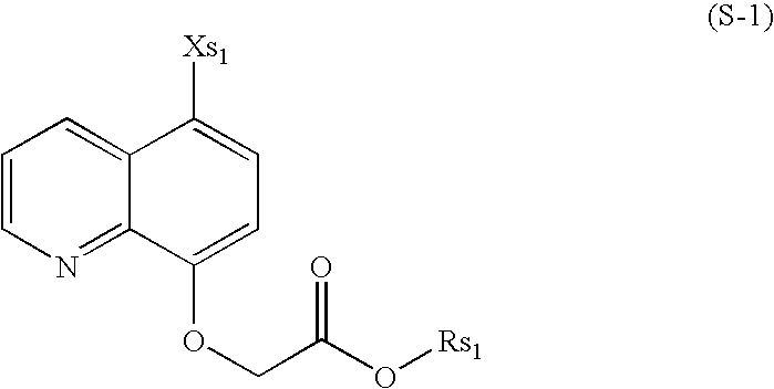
C1=CN=C2C(=C1)C([Xs1])=CC=C2OCC(=O)O[Rs1]
